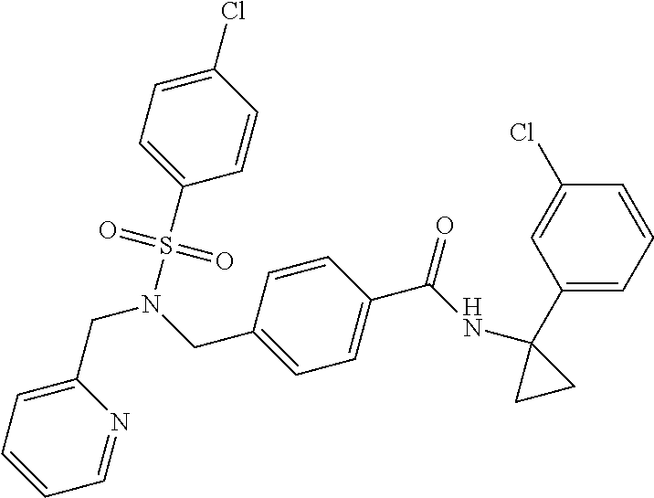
C1=C(CN(S(=O)(=O)C2=CC=C(Cl)C=C2)CC2=CC=C(C(NC3(C4=CC=CC(Cl)=C4)CC3)=O)C=C2)N=CC=C1
